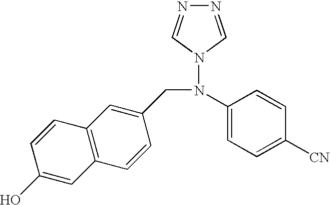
C1=CC2=C(C=C1O)C=CC(CN(N1C=NN=C1)C1=CC=C([CN])C=C1)=C2
